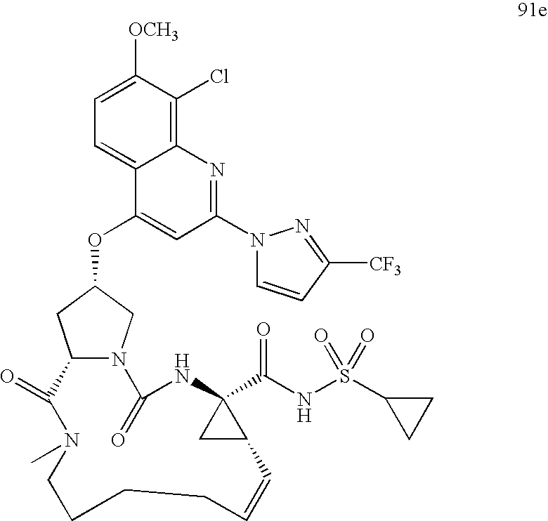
C1=C([OCH3])C(Cl)=C2C(=C1)C(OC1CN3C(C1)C(=O)N(C)CCCCC=CC1C(C(NS(C4CC4)(=O)=O)=O)(NC3=O)C1)=CC(N1C=CC([CF3])=N1)=N2
